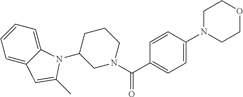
C1=C2C(=CC=C1)N(C1CN(C(C3=CC=C(N4CCOCC4)C=C3)=O)CCC1)C(C)=C2
